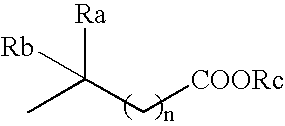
CC(C[COORc])([Ra])[Rb]
